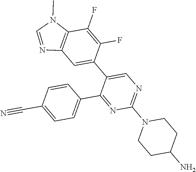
C1=CC(C#N)=CC=C1C1=NC(N2CCC(N)CC2)=NC=C1C1=CC2=C(C(F)=C1F)N(C)C=N2
